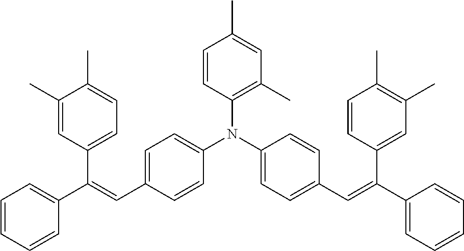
C1(C(=CC2=CC=C(N(C3=CC=C(C=C(C4=CC=CC=C4)C4=CC(C)=C(C)C=C4)C=C3)C3=C(C)C=C(C)C=C3)C=C2)C2=CC=C(C)C(C)=C2)=CC=CC=C1
